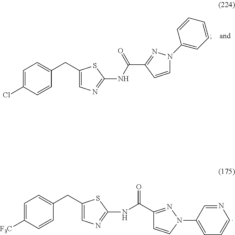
C1=C(Cl)C=CC(CC2=CN=C(NC(C3=NN(C4=CC=CC=C4)C=C3)=O)S2)=C1.C1=C([F3C])C=CC(CC2=CN=C(NC(C3=NN(C4=CC=CN=C4)C=C3)=O)S2)=C1
